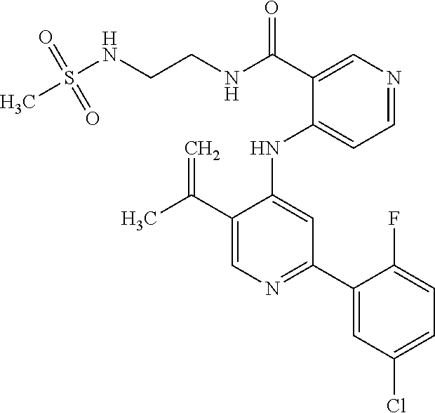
C1(NC2=CC(C3=CC(Cl)=CC=C3F)=NC=C2C(C)=C)=CC=NC=C1C(NCCNS(C)(=O)=O)=O
